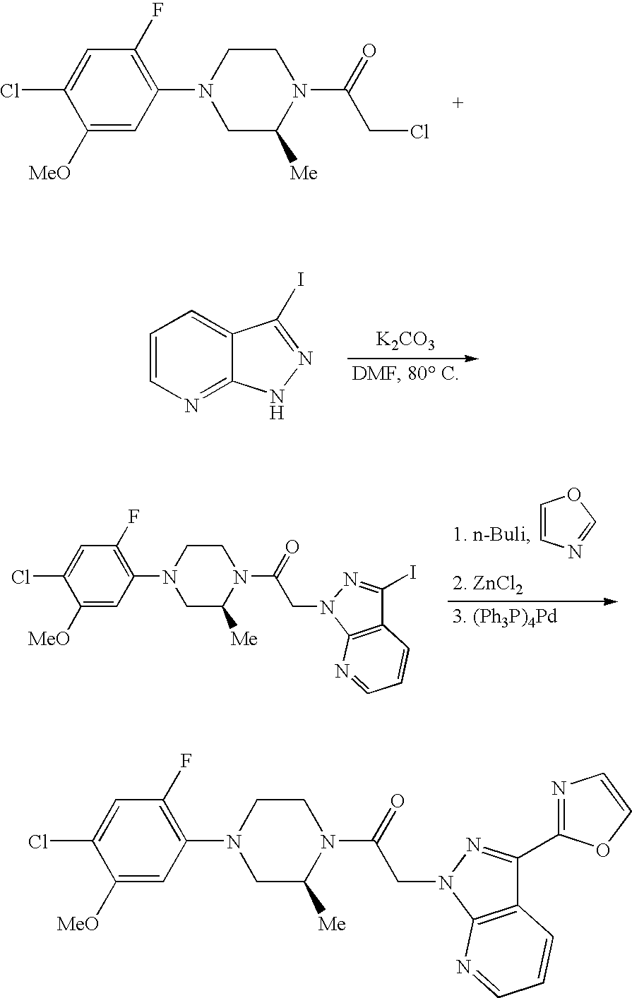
C1=C(Cl)C([MeO])=CC(N2CC([Me])N(C(=O)CCl)CC2)=C1F.[K2CO3].C1=CN=C2C(=C1)C(I)=NN2.C1=CN=CO1.C1=C(Cl)C([MeO])=CC(N2CC([Me])N(C(=O)CN3N=C(I)C4=C3N=CC=C4)CC2)=C1F.C1=C(Cl)C([MeO])=CC(N2CC([Me])N(C(=O)CN3N=C(C4=NC=CO4)C4=C3N=CC=C4)CC2)=C1F
